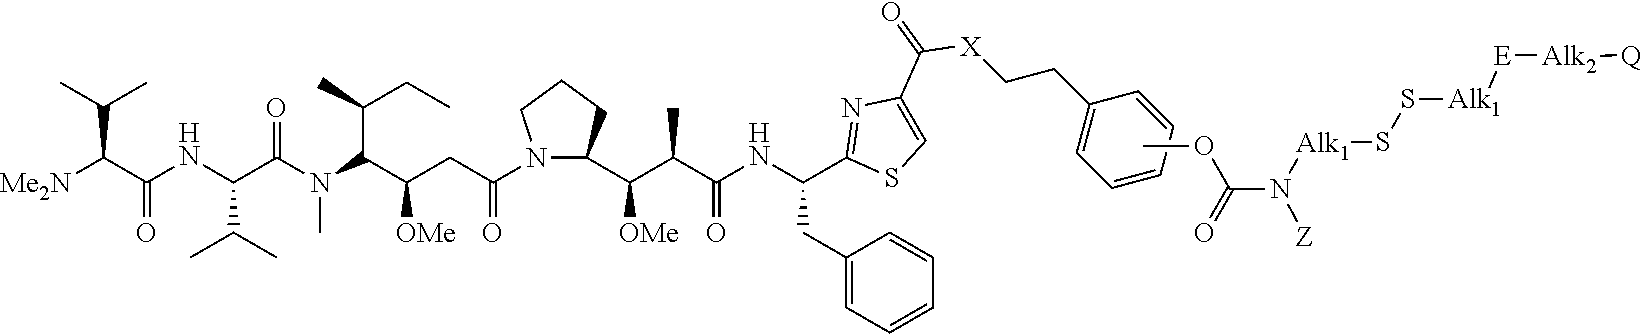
[Me2N]C(C(NC(C(N(C(C(CC(=O)N1CCCC1C(C(C(NC(CC1=CC=CC=C1)C1=NC(C(=O)[X]CCC2=CC=CC=C2)=CS1)=O)C)[OMe])[OMe])C(C)CC)C)=O)C(C)C)=O)C(C)C.COC(N([Alk1]SS[Alk1][E][Alk2][Q])[Z])=O
